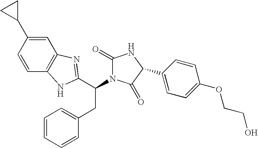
C1=C(C2CC2)C=CC2=C1N=C(C(CC1=CC=CC=C1)N1C(=O)NC(C3=CC=C(OCCO)C=C3)C1=O)N2
